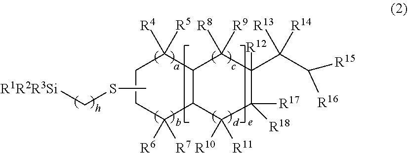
C1CC([R6])([R7])C2C(C1([R4])[R5])C([R8])([R9])C(C(C([R16])[R15])([R13])[R14])([R12])C([R17])([R18])C2([R10])[R11].CSC[R1R2R3Si]
